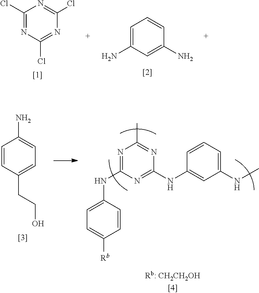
C1=C(N)C=C(N)C=C1.C1(Cl)=NC(Cl)=NC(Cl)=N1.C1(NC2=CC=C([Rb])C=C2)=NC(C)=NC(NC2=CC(NC)=CC=C2)=N1.C1=CC(CCO)=CC=C1N
